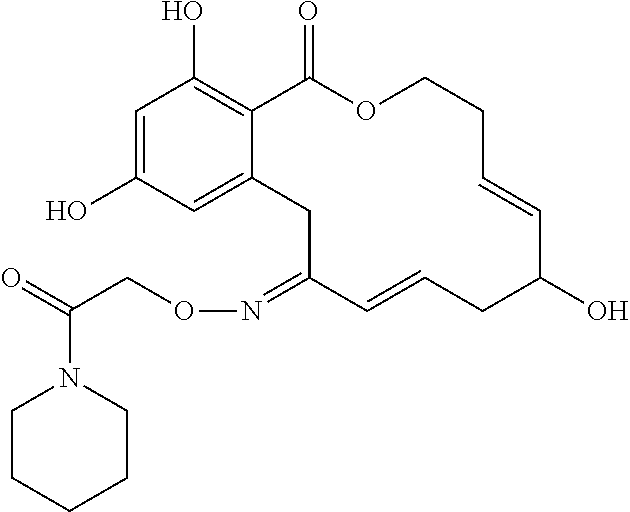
C1=C(O)C=C2C(=C1O)C(=O)OCCC=CC(O)CC=CC(=NOCC(=O)N1CCCCC1)C2
